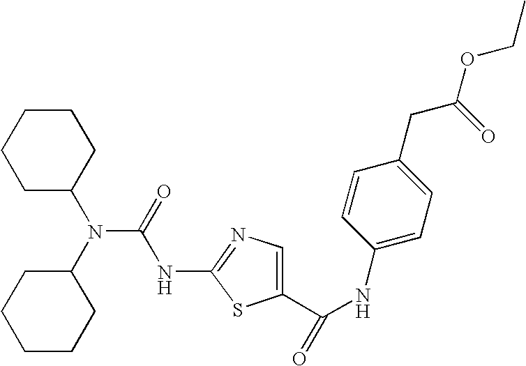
C1(N(C2CCCCC2)C(=O)NC2=NC=C(C(NC3=CC=C(CC(OCC)=O)C=C3)=O)S2)CCCCC1
